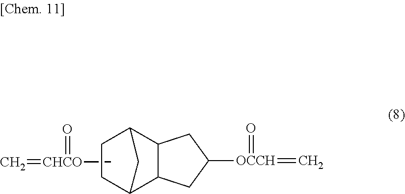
C=[CHCO](C)=O.C12C(C3CCC1C3)CC([OCCH](=O)=C)C2
